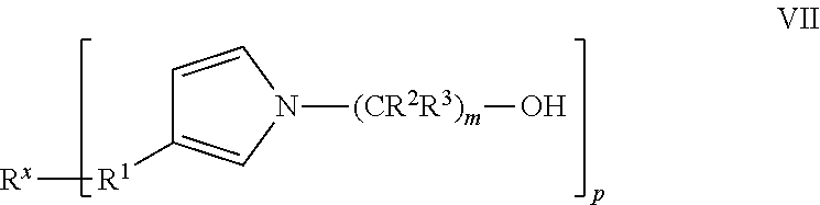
[Rx][R1]C1=CN([(CR2R3)m]O)C=C1
